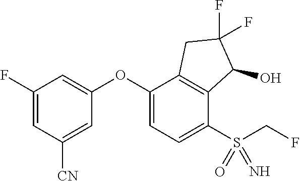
C1(F)=CC([CN])=CC(OC2=CC=C(S(CF)(=O)=N)C3=C2CC(F)(F)C3O)=C1
